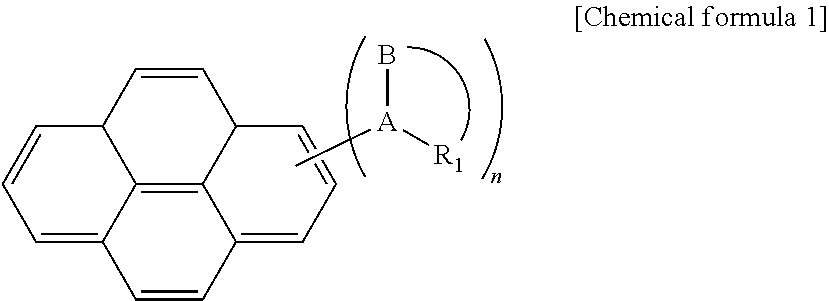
C12C=CC=C3C1=C1C(C=C2)C=CC=C1C=C3.C[A]([R1])B
